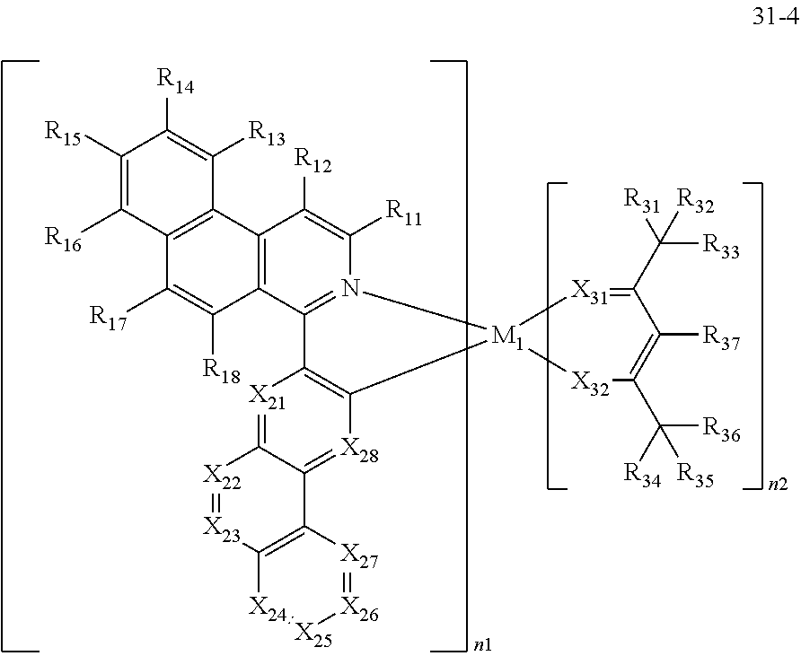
[X21]1=C2C(=[X28]C3=C1C1=N(C([R11])=C([R12])C4=C1C([R18])=C([R17])C1=C4C([R13])=C([R14])C([R15])=C1[R16])[M1]31[X32]C(C([R34])([R36])[R35])=C([R37])C(C([R31])([R33])[R32])=[X31]1)C1=C([X23]=[X22]2)[X24]=[X25][X26]=[X27]1
